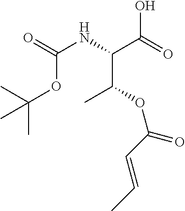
OC(C(NC(=O)OC(C)(C)C)C(OC(C=CC)=O)C)=O
